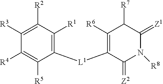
C1([R3])=C([R2])C([R1])=C([L1]C2=C([R6])C([R7])C(=[Z1])N([R8])C2=[Z2])C([R5])=C1[R4]
